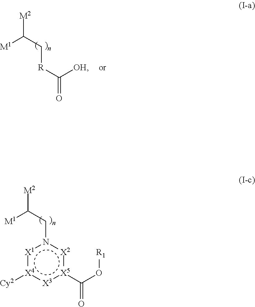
[M2]C(C[R]C(=O)[OH])[M1].[M2]C(Cn1[X1]:[X4]([Cy2]):[X3]:[X5](C(O[R1])=O):[X2]1)[M1]
